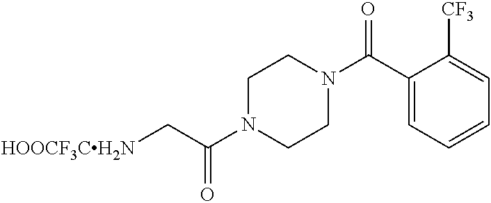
O=C(C[HOOCF3CH2N])N1CCN(C(C2=CC=CC=C2[CF3])=O)CC1
